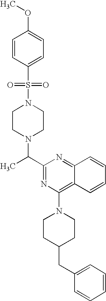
C1(C(N2CCN(S(=O)(=O)C3=CC=C(OC)C=C3)CC2)C)=NC(N2CCC(CC3=CC=CC=C3)CC2)=C2C(=N1)C=CC=C2
